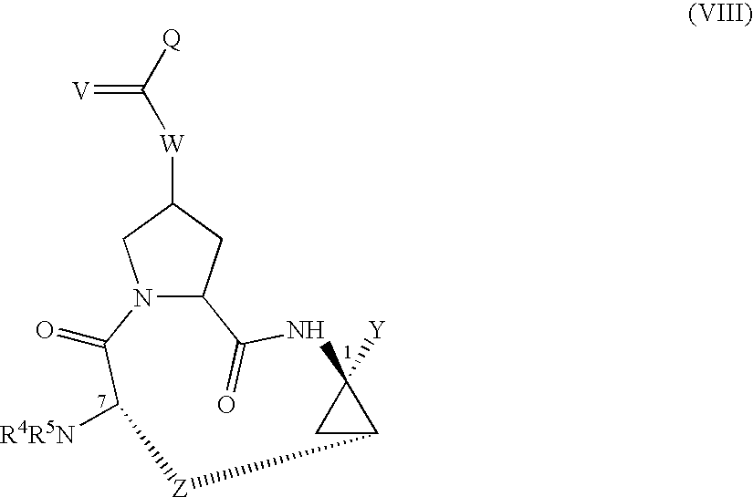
C12N(C(=O)C([R4R5N])[Z]C3CC3([Y])NC1=O)CC([W]C(=[V])[Q])C2
